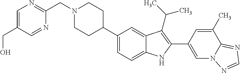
N1(CC2=NC=C(CO)C=N2)CCC(C2=CC=C3C(=C2)C(C(C)C)=C(C2=CN4C(=NC=N4)C(C)=C2)N3)CC1
